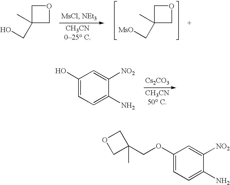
C1C(C)(CO)CO1.C1C(C)(C[MsO])CO1.C1(O)=CC=C(N)C([NO2])=C1.[Cs2CO3].C1(OCC2(C)COC2)=CC=C(N)C([NO2])=C1
